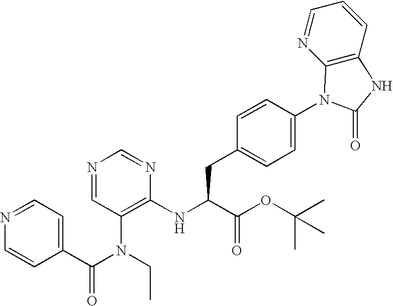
N1=CC(N(C(=O)C2=CC=NC=C2)CC)=C(NC(C(=O)OC(C)(C)C)CC2=CC=C(N3C4=C(C=CC=N4)NC3=O)C=C2)N=C1
